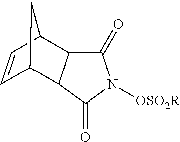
C1(=O)C2C(C(=O)N1[OSO2R])C1C=CC2C1
